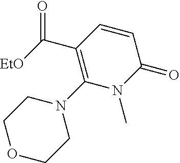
C(C1=C(N2CCOCC2)N(C)C(=O)C=C1)([EtO])=O
